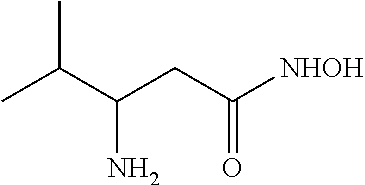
CC(C(CC([NHOH])=O)N)C
